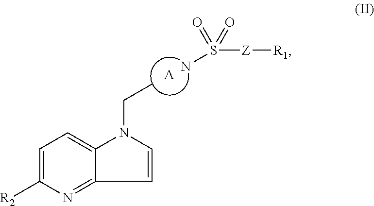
[A].C1=C([R2])N=C2C(=C1)N(CC)C=C2.NS([Z][R1])(=O)=O
